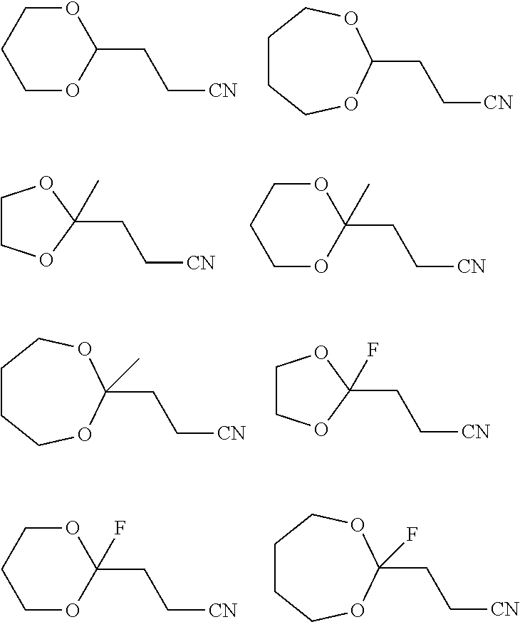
C1CCOC(CC[CN])OC1.C1COC(CC[CN])OC1.C1COC(CC[CN])(C)O1.C1COC(CC[CN])(C)OC1.C1CCOC(CC[CN])(C)OC1.C1COC(CC[CN])(F)O1.C1COC(CC[CN])(F)OC1.C1CCOC(CC[CN])(F)OC1
